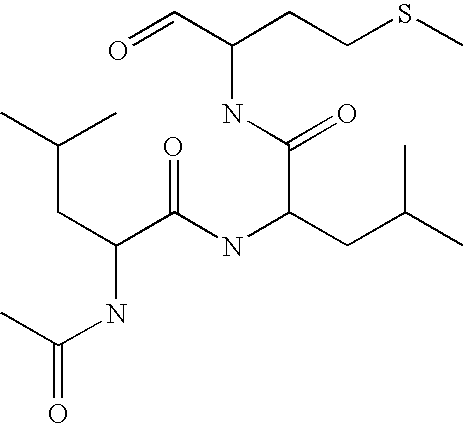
C(C(NC(CC(C)C)C(=O)NC(CCSC)C=O)=O)(NC(C)=O)CC(C)C
